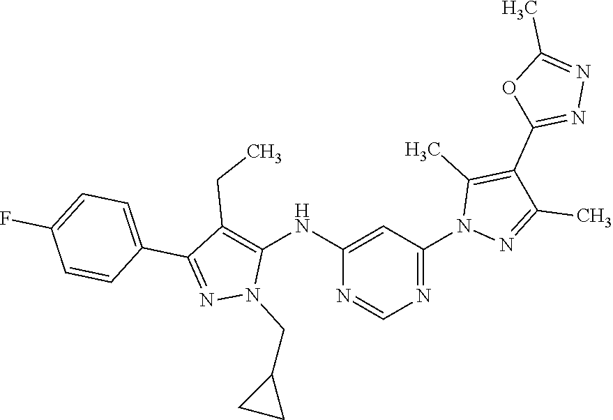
N1=CN=C(N2N=C(C)C(C3=NN=C(C)O3)=C2C)C=C1NC1=C(CC)C(C2=CC=C(F)C=C2)=NN1CC1CC1
